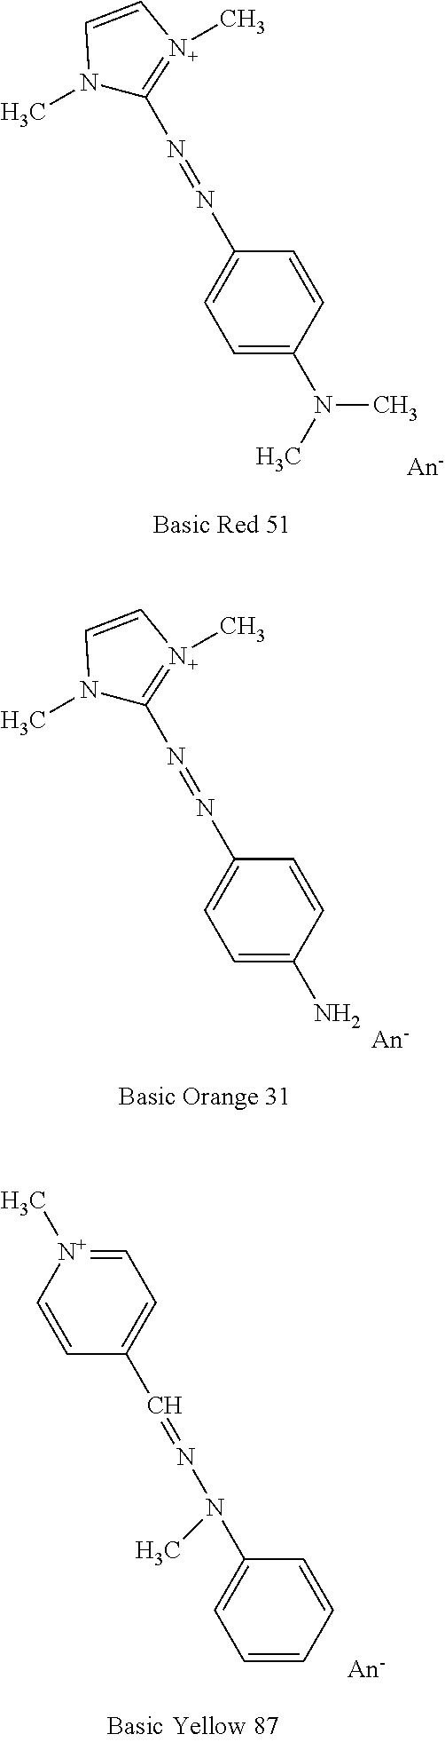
N(=NC1=CC=C(N(C)C)C=C1)C1=[N+](C)C=CN1C.N(=NC1=CC=C(N)C=C1)C1=[N+](C)C=CN1C.N(N(C1=CC=CC=C1)C)=CC1=CC=[N+](C)C=C1
